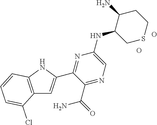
C12=C(NC(C3=NC(NC4CSCCC4N)=CN=C3C(=O)N)=C1)C=CC=C2Cl.O.O
